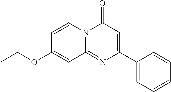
C1(C2=CC(=O)N3C(=N2)C=C(OCC)C=C3)=CC=CC=C1
